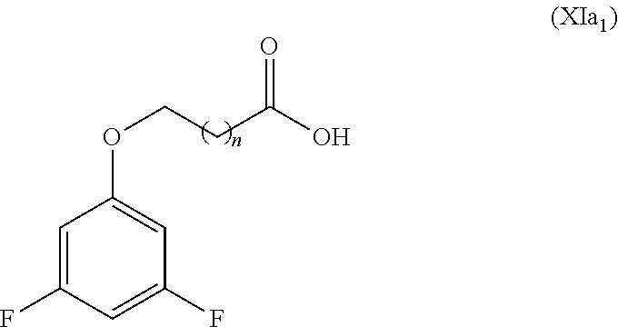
C1=C(F)C=C(F)C=C1OCCC(O)=O
